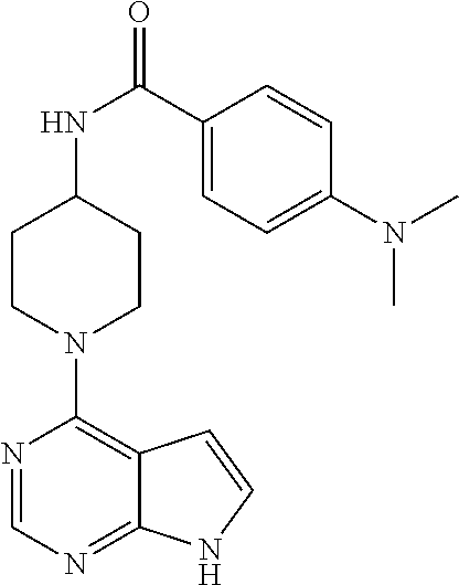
C1CN(C2=C3C(=NC=N2)NC=C3)CCC1NC(=O)C1=CC=C(N(C)C)C=C1
